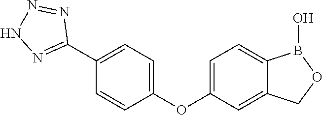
C1=CC(OC2=CC=C3C(=C2)COB3O)=CC=C1C1=NNN=N1
